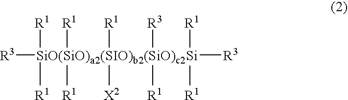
[R3][SiO(SiO)a2(SIO)b2(SiO)c2Si]([R1])([R1])([R1])([R1])([X2])([R3])([R1])([R1])([R3])([R1])[R1]
